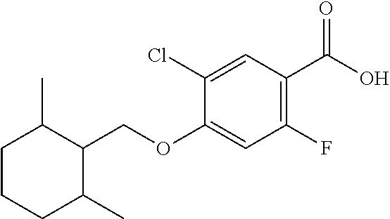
C1(Cl)=CC(C(O)=O)=C(F)C=C1OCC1C(C)CCCC1C
